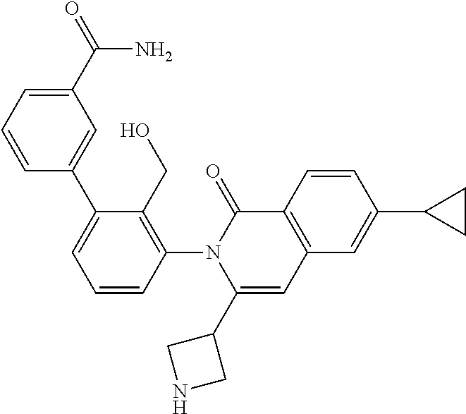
C1=CC(N2C(C3CNC3)=CC3=C(C2=O)C=CC(C2CC2)=C3)=C(CO)C(C2=CC(C(=O)N)=CC=C2)=C1
